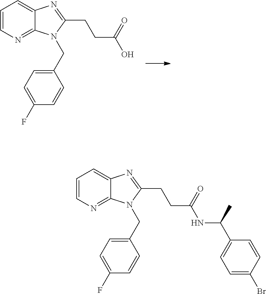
C1=CN=C2C(=C1)N=C(CCC(O)=O)N2CC1=CC=C(F)C=C1.C1=CN=C2C(=C1)N=C(CCC(NC(C1=CC=C(Br)C=C1)C)=O)N2CC1=CC=C(F)C=C1
